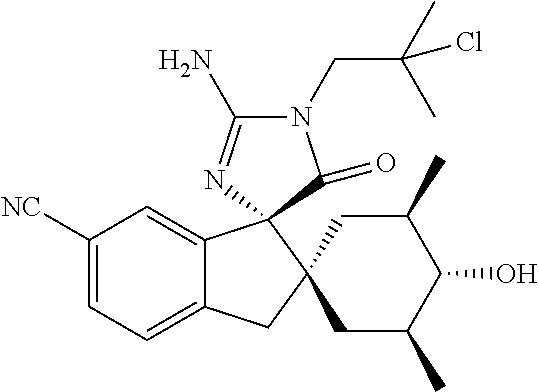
C1([NC])=CC=C2C(=C1)C1(C3(C2)CC(C)C(O)C(C)C3)N=C(N)N(CC(C)(C)Cl)C1=O
